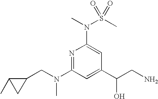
N1=C(N(CC2C(C)C2)C)C=C(C(CN)O)C=C1N(C)S(C)(=O)=O
